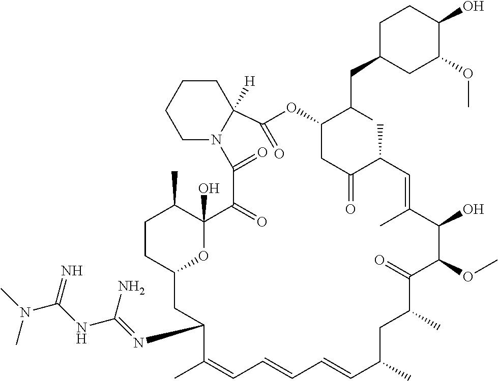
CC1C2(O)C(=O)C(=O)N3CCCCC3([H])C(=O)OC(C(CC3CC(OC)C(O)CC3)C)CC(=O)C(C)C=C(C)C(O)C(OC)C(=O)C(C)CC(C)C=CC=CC=C(C)C(N=C(NC(N(C)C)=N)N)CC(O2)CC1
